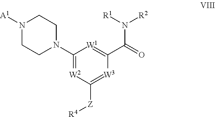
C1(N2CCN([A1])CC2)=[W2]C([Z][R4])=[W3]C(C(N([R1])[R2])=O)=[W1]1
